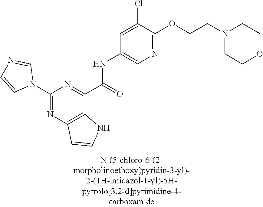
C1(N2C=NC=C2)=NC2=C(C(C(=O)NC3=CN=C(OCCN4CCOCC4)C(Cl)=C3)=N1)NC=C2
